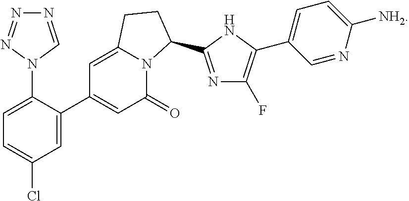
N1(C2=CC=C(Cl)C=C2C2=CC(=O)N3C(=C2)CCC3C2=NC(F)=C(C3=CC=C([NH2])N=C3)N2)N=NN=C1
